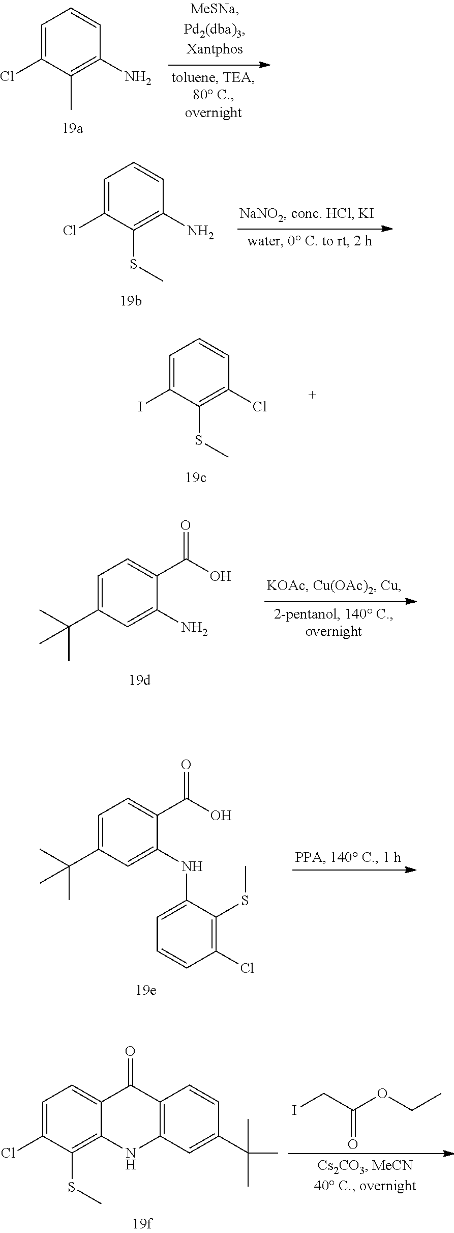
C1=C(Cl)C(C)=C(N)C=C1.C1=C(Cl)C(SC)=C(N)C=C1.C1=C(I)C(SC)=C(Cl)C=C1.C1=C(C(C)(C)C)C=C(N)C(C(O)=O)=C1.C1=C(C(C)(C)C)C=C(NC2=CC=CC(Cl)=C2SC)C(C(O)=O)=C1.C1=C(Cl)C(SC)=C2C(=C1)C(=O)C1=C(N2)C=C(C(C)(C)C)C=C1.ICC(OCC)=O
